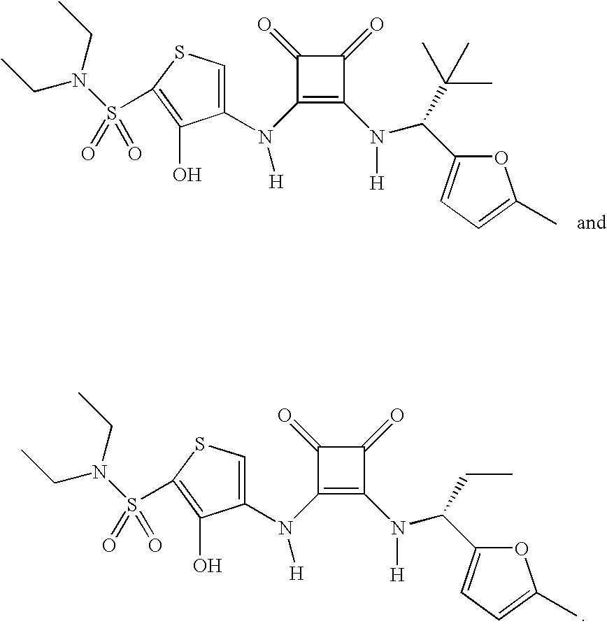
C1(N(C2=C(N(C(C3=CC=C(C)O3)C(C)(C)C)[H])C(=O)C2=O)[H])=CSC(S(=O)(N(CC)CC)=O)=C1O.C1(N(C2=C(N(C(C3=CC=C(C)O3)CC)[H])C(=O)C2=O)[H])=CSC(S(=O)(N(CC)CC)=O)=C1O
